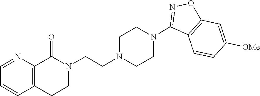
C1=NC2=C(C=C1)CCN(CCN1CCN(C3=NOC4=C3C=CC([OMe])=C4)CC1)C2=O
